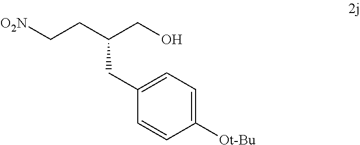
[O2N]CCC(CO)CC1=CC=C([Ot-Bu])C=C1
